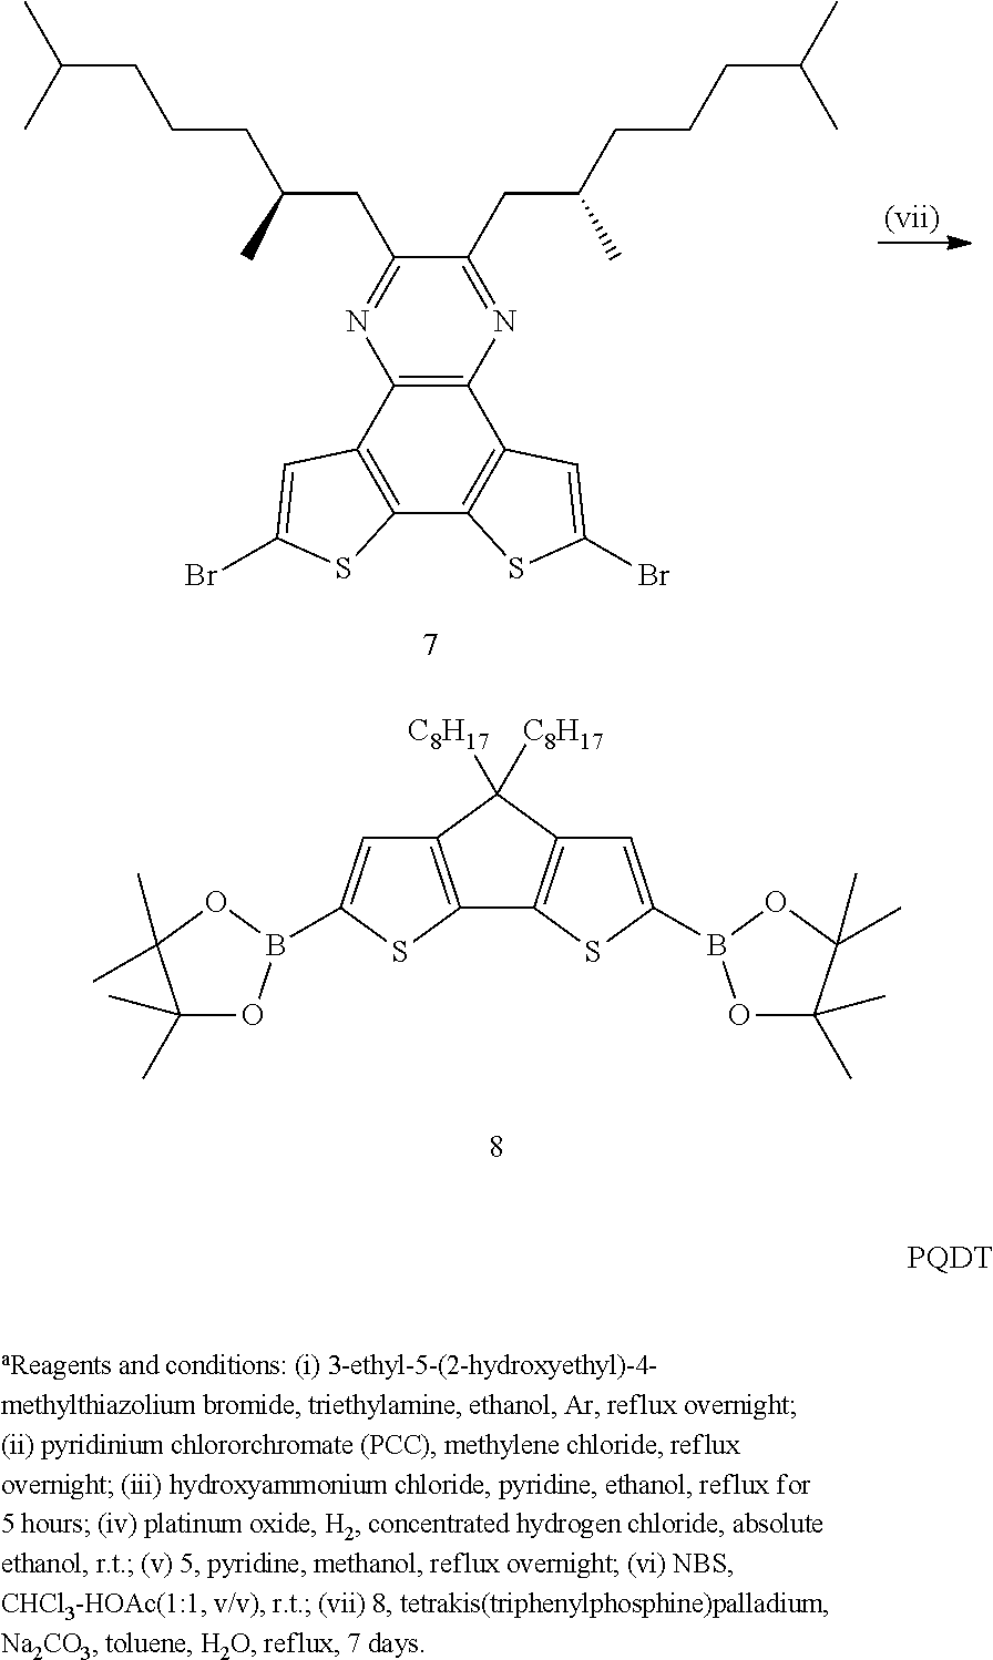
C1(CC(CCCC(C)C)C)=NC2=C(N=C1CC(CCCC(C)C)C)C1=C(C3=C2C=C(Br)S3)SC(Br)=C1.C12=C(SC(B3OC(C)(C)C(C)(C)O3)=C1)C1=C(C2([C8H17])[C8H17])C=C(B2OC(C)(C)C(C)(C)O2)S1.[PQDT]
